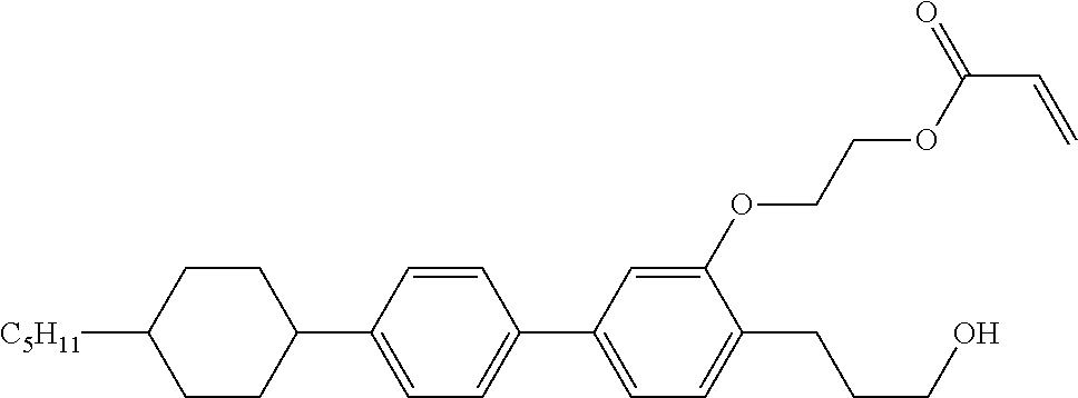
C1CC([C5H11])CCC1C1=CC=C(C2=CC=C(CCCO)C(OCCOC(=O)C=C)=C2)C=C1
